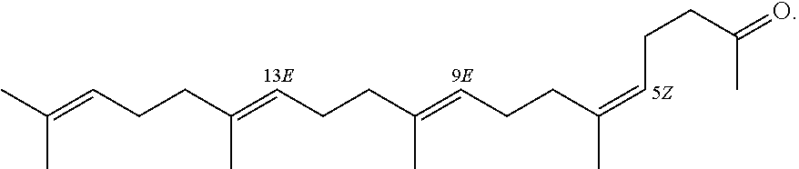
C(=CCCC(=CCCC(=CCCC(=CCCC(C)=O)C)C)C)(C)C
